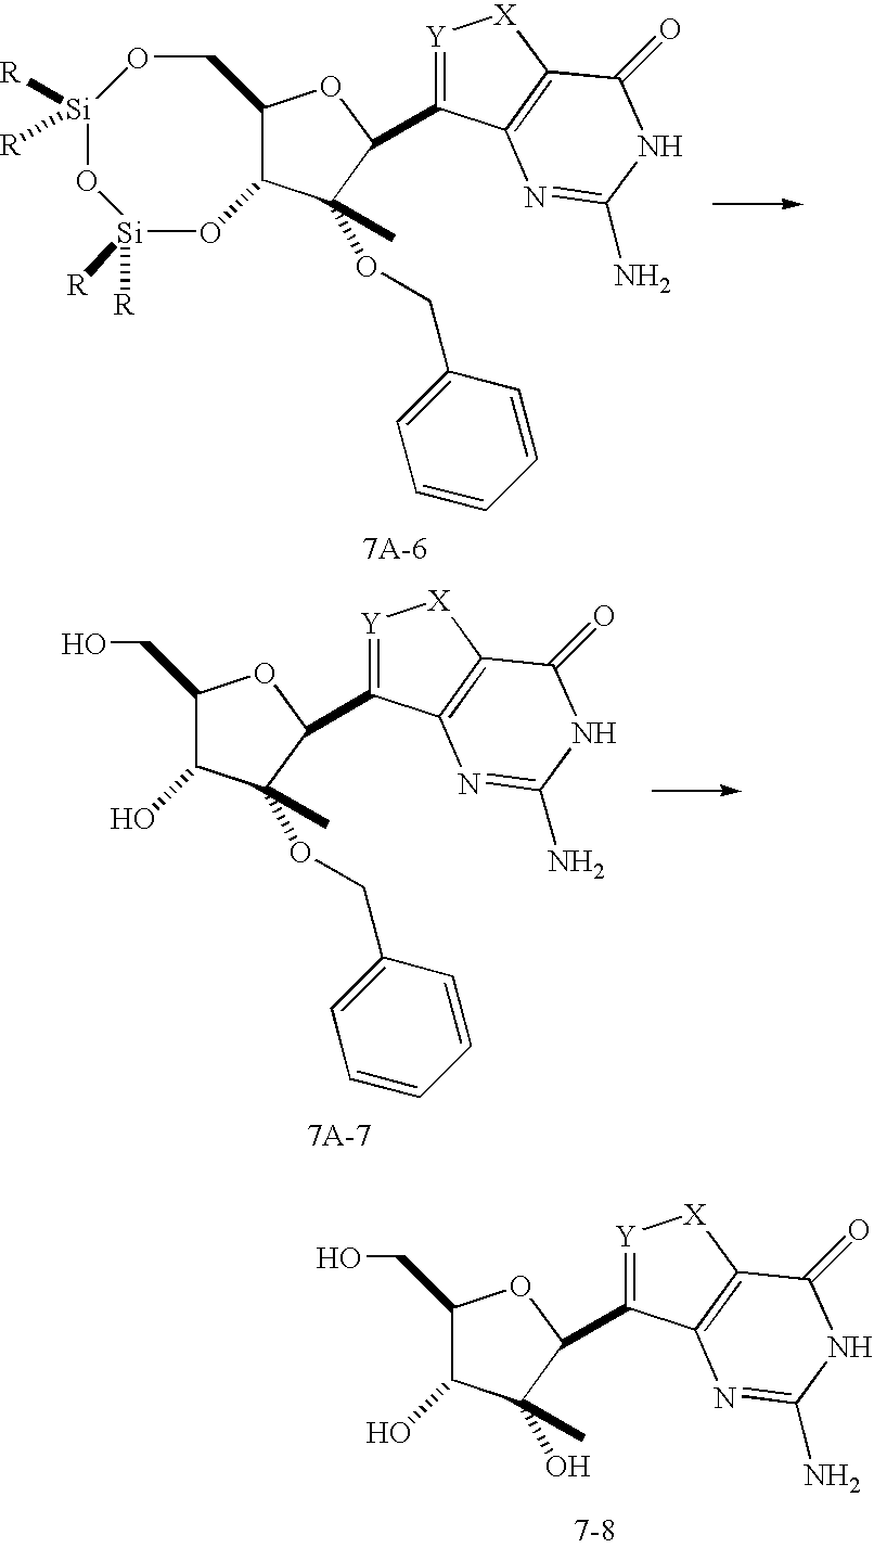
C1(C)(OCC2=CC=CC=C2)C(C2=[Y][X]C3=C2N=C(N)NC3=O)OC2CO[Si]([R])([R])O[Si]([R])([R])OC12.C1(C)(O)C(C2=[Y][X]C3=C2N=C(N)NC3=O)OC(CO)C1O.C1(C)(OCC2=CC=CC=C2)C(C2=[Y][X]C3=C2N=C(N)NC3=O)OC(CO)C1O
